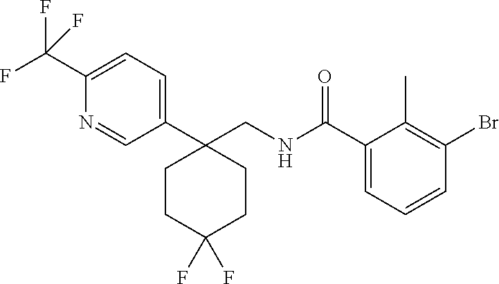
C1(C(NCC2(C3=CC=C(C(F)(F)F)N=C3)CCC(F)(F)CC2)=O)=CC=CC(Br)=C1C
